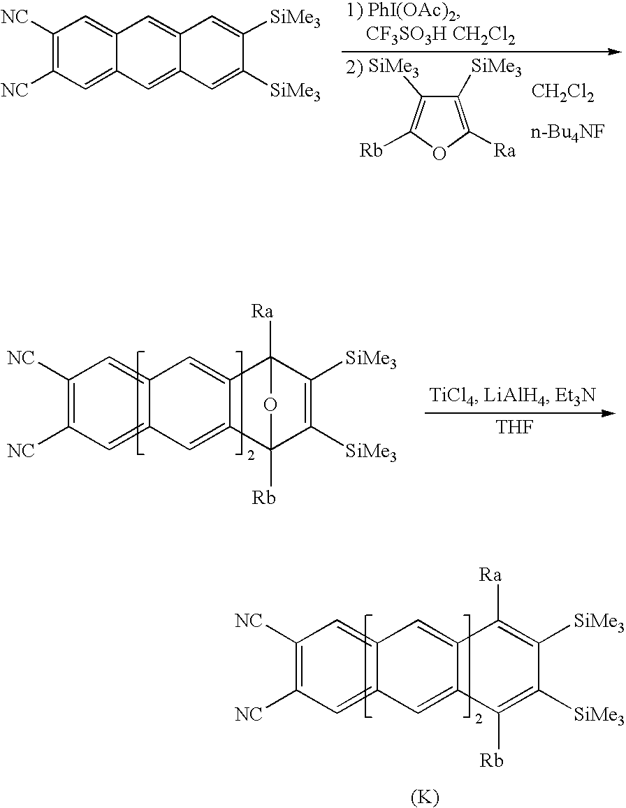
C1([NC])=C([NC])C=C2C(=C1)C=C1C(=C2)C([Rb])=C([SiMe3])C([SiMe3])=C1[Ra].[(K)].C1([SiMe3])=C([Ra])OC([Rb])=C1[SiMe3].[CH2Cl2].C1([NC])=C([NC])C=C2C(=C1)C=C1C(=C2)C=C([SiMe3])C([SiMe3])=C1.[THF].C1([NC])=C([NC])C=C2C(=C1)C=C1C(=C2)C2([Rb])C([SiMe3])=C([SiMe3])C1([Ra])O2
